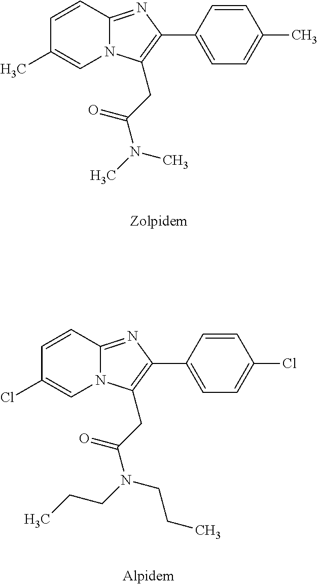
C1(C2=C(CC(N(C)C)=O)N3C(=N2)C=CC(C)=C3)=CC=C(C)C=C1.C1(C2=C(CC(N(CCC)CCC)=O)N3C(=N2)C=CC(Cl)=C3)=CC=C(Cl)C=C1
